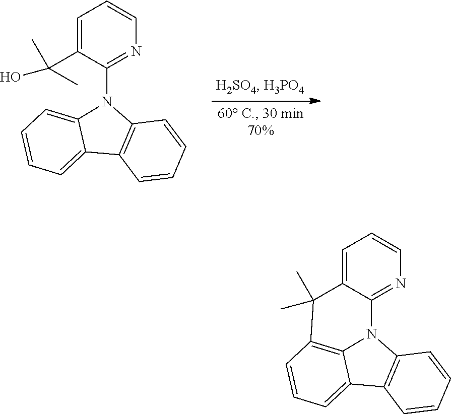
C1=CC=CC2=C1C1=CC=CC=C1N2C1=NC=CC=C1C(O)(C)C.C1=CC=CC2=C1C1=CC=CC3=C1N2C1=NC=CC=C1C3(C)C
